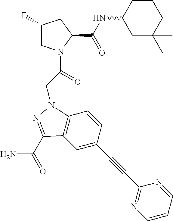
C1(NC(C2CC(F)CN2C(=O)CN2C3=C(C=C(C#CC4=NC=CC=N4)C=C3)C(C(=O)N)=N2)=O)CC(C)(C)CCC1
